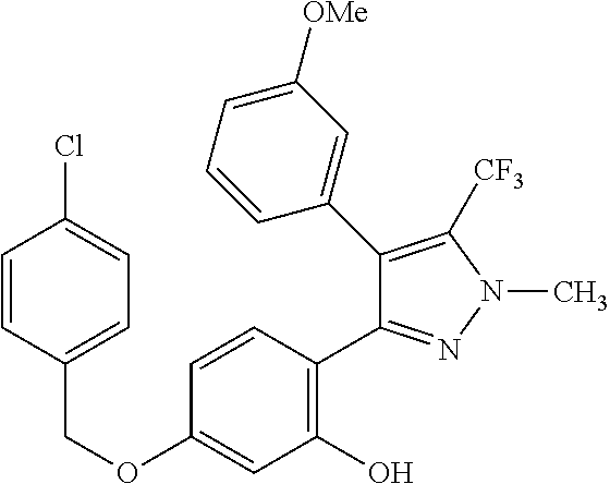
C(OC1=CC(O)=C(C2=NN(C)C([CF3])=C2C2=CC([OMe])=CC=C2)C=C1)C1=CC=C(Cl)C=C1
